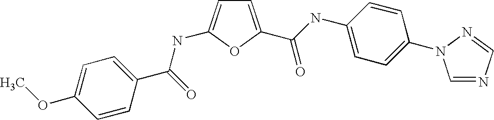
C1=C(C(=O)NC2=CC=C(N3C=NC=N3)C=C2)OC(NC(C2=CC=C(OC)C=C2)=O)=C1
